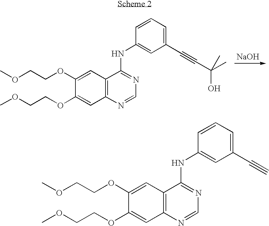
C12=C(N=CN=C1NC1=CC(C#C)=CC=C1)C=C(OCCOC)C(OCCOC)=C2.[NaOH].C12=C(N=CN=C1NC1=CC(C#CC(C)(O)C)=CC=C1)C=C(OCCOC)C(OCCOC)=C2
